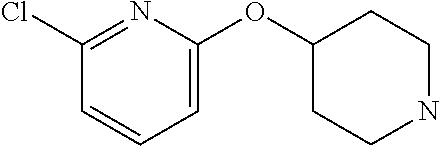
C1(OC2CCNCC2)=CC=CC(Cl)=N1
